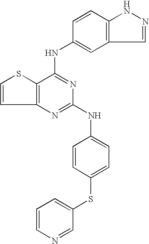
C12=C(C(NC3=CC4=C(C=C3)NN=C4)=NC(NC3=CC=C(SC4=CC=CN=C4)C=C3)=N1)SC=C2
